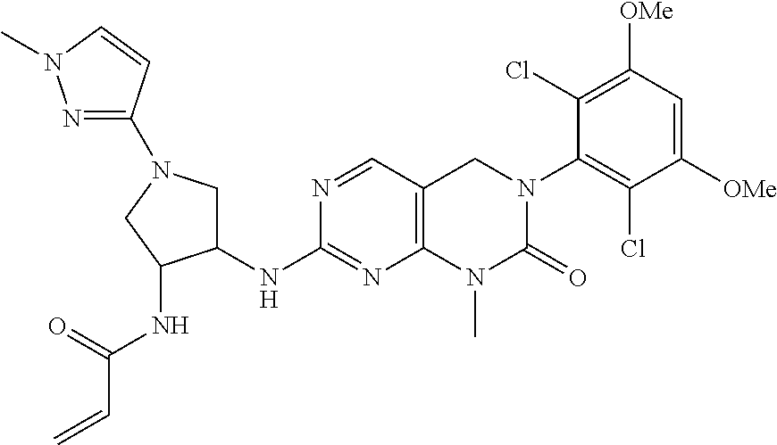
N1=CC2=C(N=C1NC1CN(C3=NN(C)C=C3)CC1NC(C=C)=O)N(C)C(=O)N(C1=C(Cl)C([OMe])=CC([OMe])=C1Cl)C2
